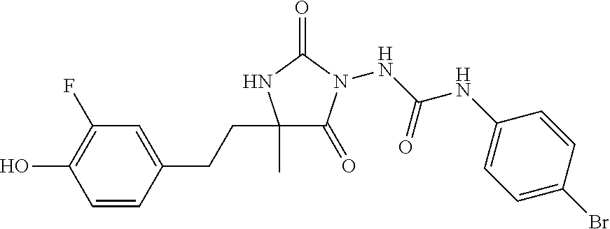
C1(C)(CCC2=CC(F)=C(O)C=C2)C(=O)N(NC(NC2=CC=C(Br)C=C2)=O)C(=O)N1
